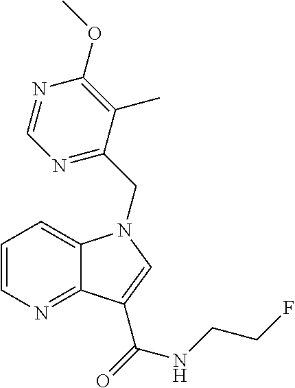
C1=CN=C2C(=C1)N(CC1=NC=NC(OC)=C1C)C=C2C(NCCF)=O
